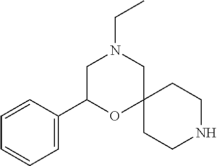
N1CCC2(CC1)CN(CC)CC(C1=CC=CC=C1)O2
